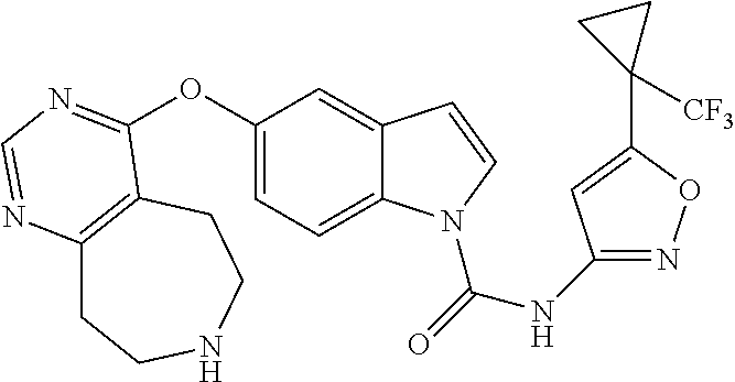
C12=C(CCNCC1)C(OC1=CC=C3C(=C1)C=CN3C(=O)NC1=NOC(C3([CF3])CC3)=C1)=NC=N2
